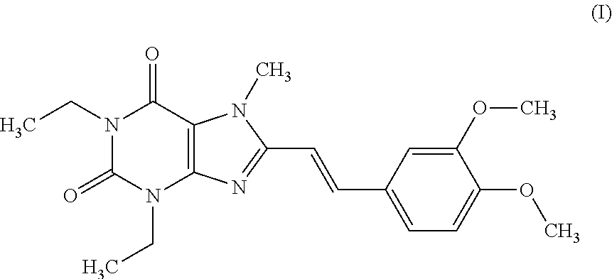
N1(CC)C(=O)N(CC)C2=C(C1=O)N(C)C(C=CC1=CC=C(OC)C(OC)=C1)=N2
